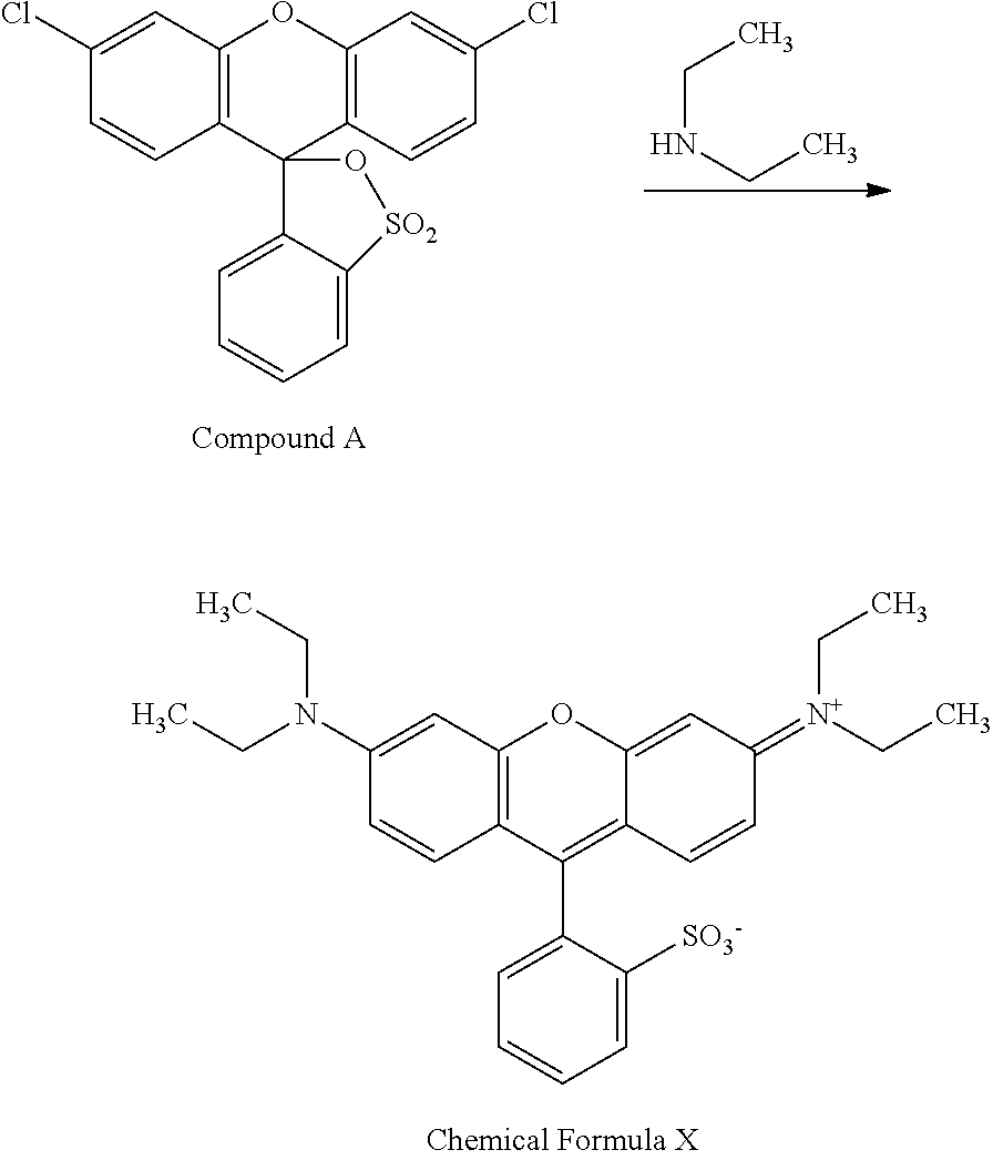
C1(Cl)=CC2=C(C=C1)C1(C3=C(O2)C=C(Cl)C=C3)C2=CC=CC=C2[SO2]O1.C(NCC)C.C1(N(CC)CC)=CC2=C(C=C1)C(C1=CC=CC=C1[SO3-])=C1C(=CC(=[N+](CC)CC)C=C1)O2
